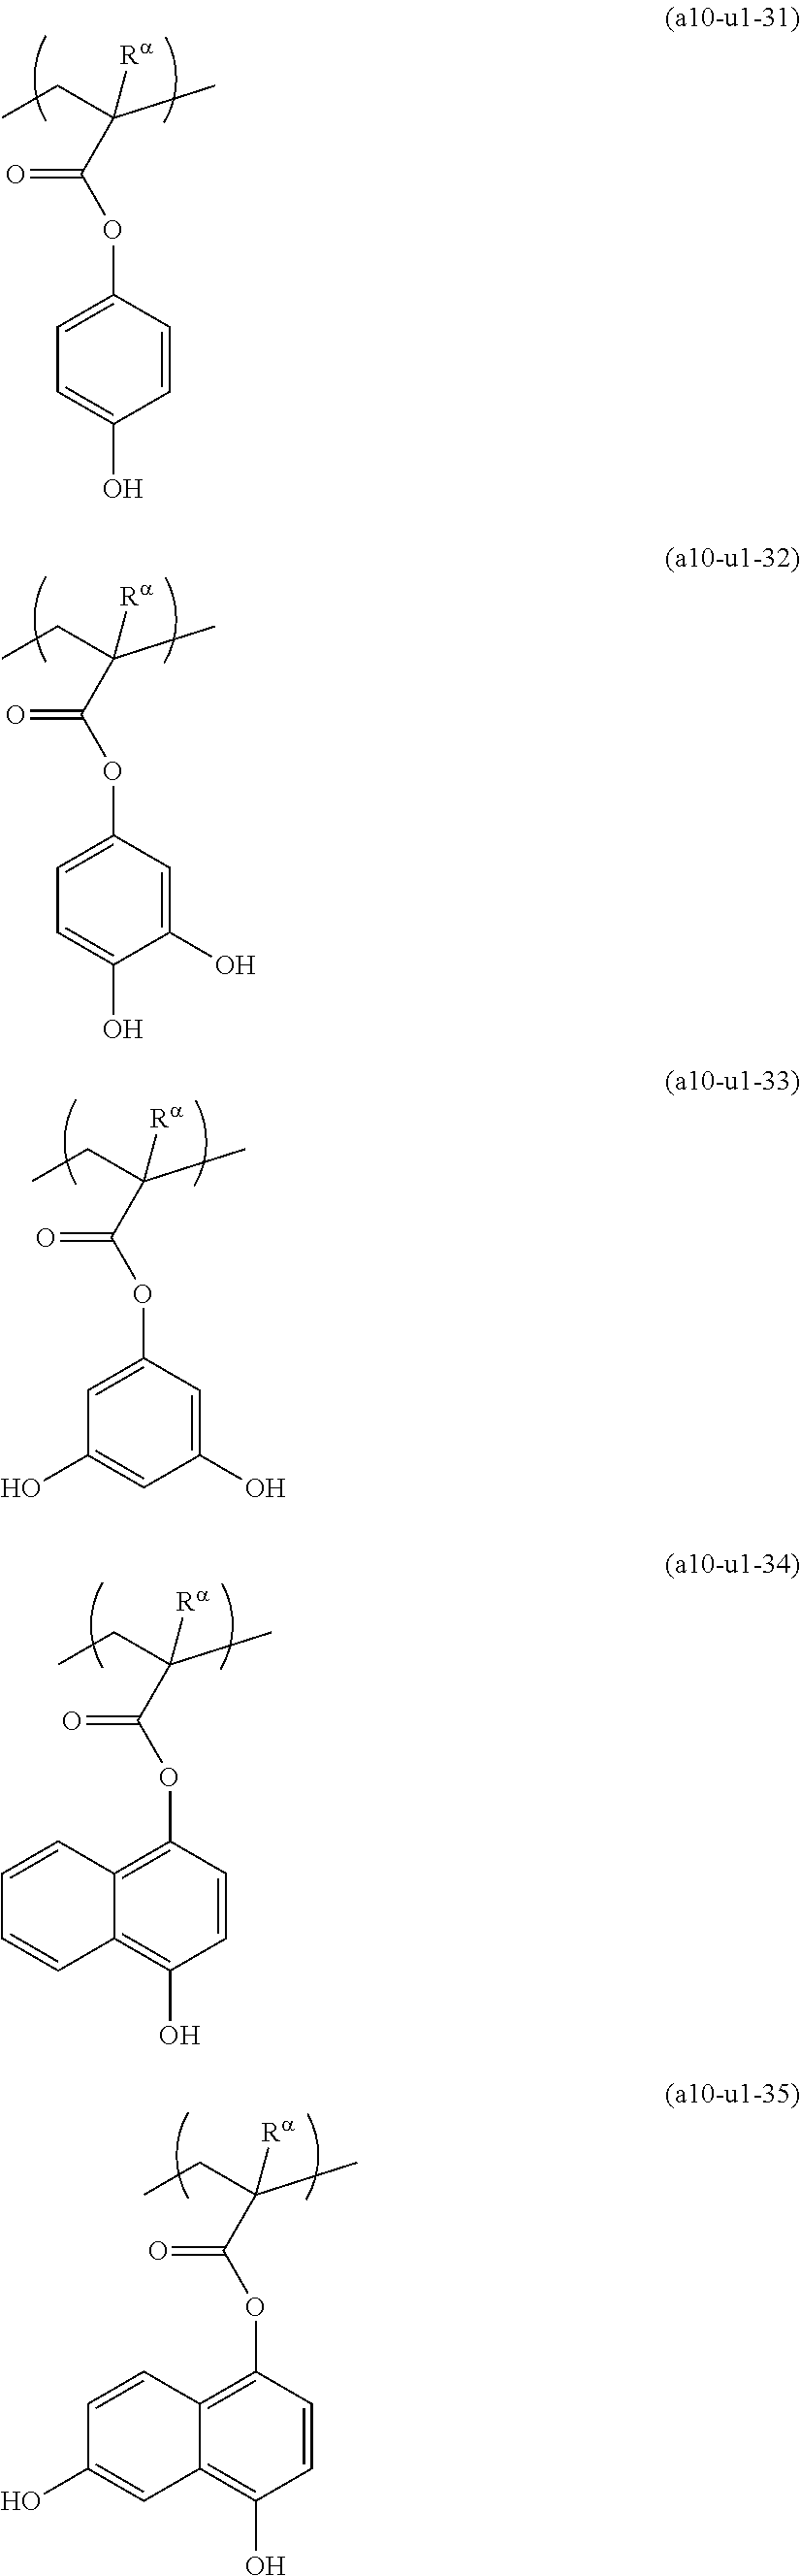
C1=CC(OC(C(C)(CC)[Ra])=O)=CC=C1O.C1(O)=CC(OC(C(C)(CC)[Ra])=O)=CC=C1O.C1(O)=CC(OC(C(C)(CC)[Ra])=O)=CC(O)=C1.C1=CC(OC(C(C)(CC)[Ra])=O)=C2C(=C1O)C=CC=C2.C1=CC(OC(C(C)(CC)[Ra])=O)=C2C(=C1O)C=C(O)C=C2
